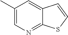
C1(C)=CN=C2C(=C1)C=CS2
